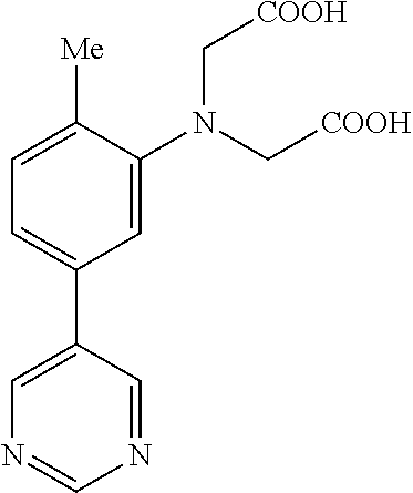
C1=C(N(C[COOH])C[COOH])C([Me])=CC=C1C1=CN=CN=C1
